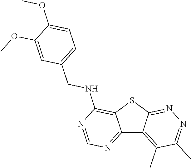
C12=NC=NC(NCC3=CC=C(OC)C(OC)=C3)=C1SC1=NN=C(C)C(C)=C21
